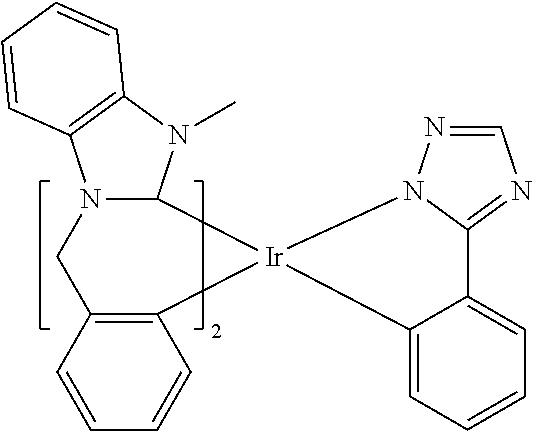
C1=NN2C(=N1)C1=CC=CC=C1[Ir]21C2N(C3=C(N2C)C=CC=C3)CC2=C1C=CC=C2
